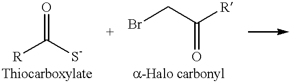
O=C([R])[S-].BrCC([R])=O
